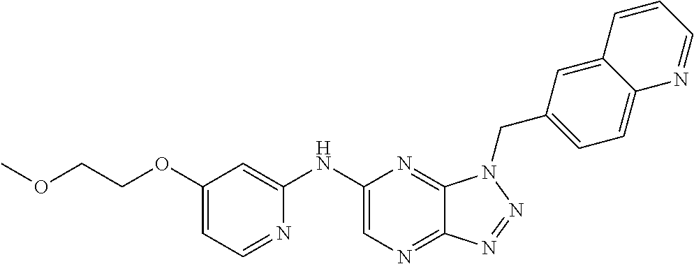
C1(NC2=CC(OCCOC)=CC=N2)=CN=C2C(=N1)N(CC1=CC=C3C(=C1)C=CC=N3)N=N2
